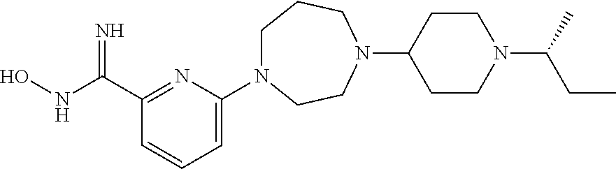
C(C1=NC(N2CCCN(C3CCN(C(C)CC)CC3)CC2)=CC=C1)(NO)=N
